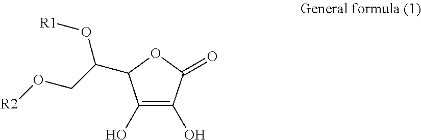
C1(O)=C(O)C(=O)OC1C(CO[R2])O[R1]
